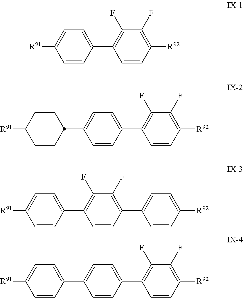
C1=CC(C2=C(F)C(F)=C([R92])C=C2)=CC=C1[R91].C1=CC(C2=C(F)C(F)=C([R92])C=C2)=CC=C1C1CCC([R91])CC1.C1=CC(C2=CC=C([R92])C=C2)=C(F)C(F)=C1C1=CC=C([R91])C=C1.C1=CC(C2=C(F)C(F)=C([R92])C=C2)=CC=C1C1=CC=C([R91])C=C1
